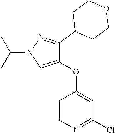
C1=CN=C(Cl)C=C1OC1=CN(C(C)C)N=C1C1CCOCC1
